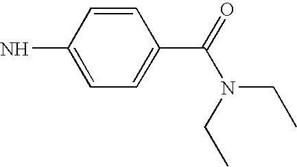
C1=CC(N)=CC=C1C(=O)N(CC)CC
